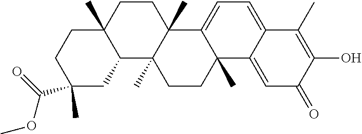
C1C2(C)C(CC(C(OC)=O)(C)C1)C1(C)C(C)(CC2)C2=CC=C3C(=CC(=O)C(O)=C3C)C2(C)CC1
